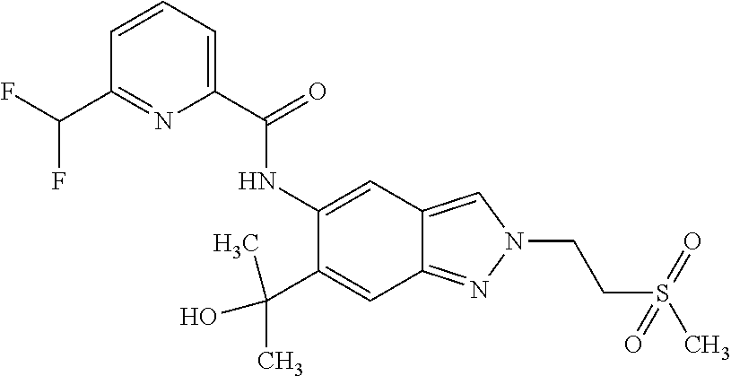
N(C1=CC2=CN(CCS(=O)(=O)C)N=C2C=C1C(C)(O)C)C(C1=CC=CC(C(F)F)=N1)=O
